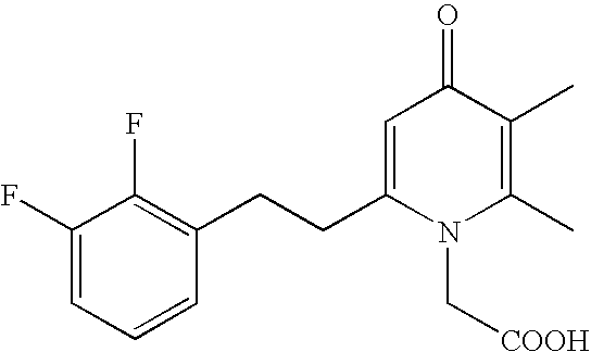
C1(F)=CC=CC(CCC2=CC(=O)C(C)=C(C)N2C[COOH])=C1F
